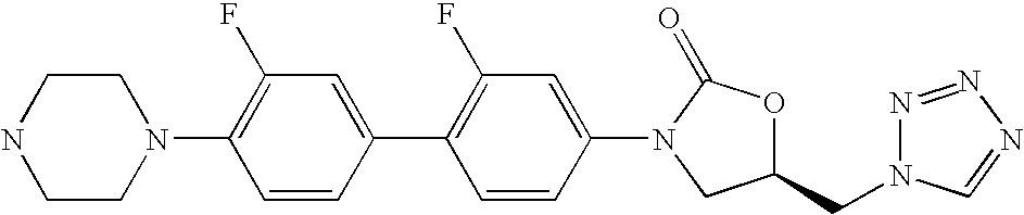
N1(C2=C(F)C=C(C3=C(F)C=C(N4C(=O)OC(CN5N=NN=C5)C4)C=C3)C=C2)CCNCC1
